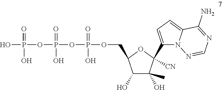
OP(OP(OP(OCC1C(O)C(O)(C)C([CN])(C2=CC=C3N2N=CN=C3N)O1)(=O)O)(=O)O)(=O)O
